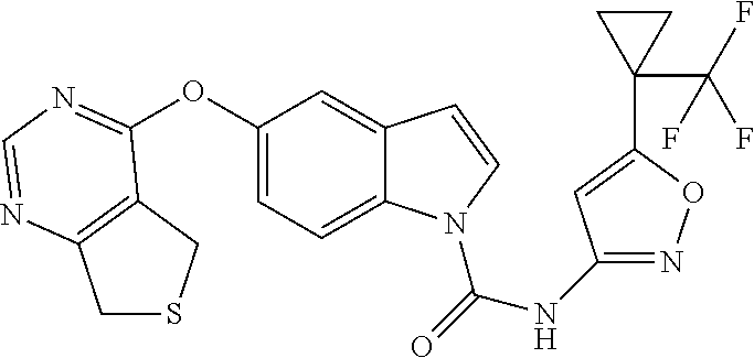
C1(OC2=NC=NC3=C2CSC3)=CC=C2C(=C1)C=CN2C(NC1=NOC(C2(C(F)(F)F)CC2)=C1)=O
